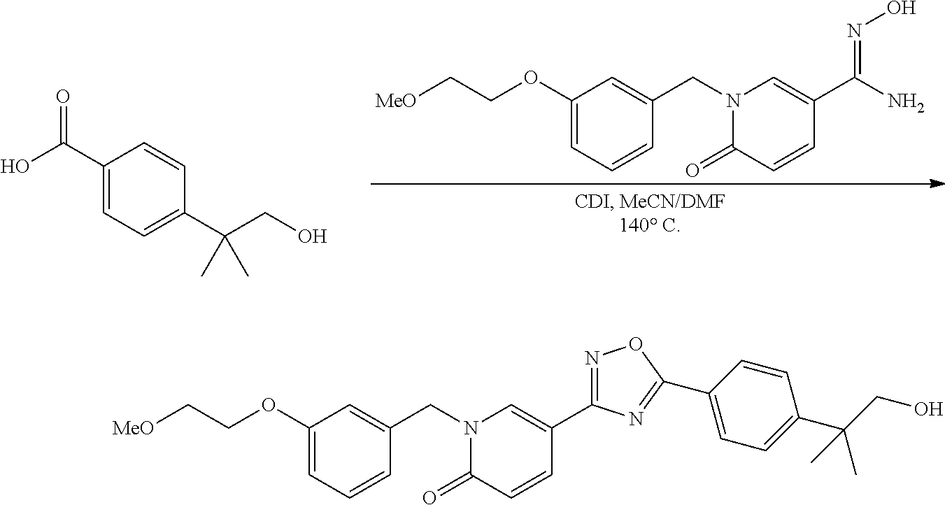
C1(OCC[MeO])=CC=CC(CN2C(=O)C=CC(C(N)=NO)=C2)=C1.C1(C(O)=O)=CC=C(C(CO)(C)C)C=C1.C1(OCC[MeO])=CC=CC(CN2C(=O)C=CC(C3=NOC(C4=CC=C(C(CO)(C)C)C=C4)=N3)=C2)=C1
